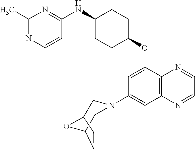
N1=C(C)N=C(NC2CCC(OC3=CC(N4CC5OC(C4)CC5)=CC4=C3N=CC=N4)CC2)C=C1
